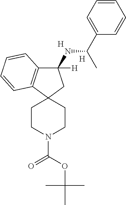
C1(NC(C2=CC=CC=C2)C)([H])C2=C(C3(C1)CCN(C(OC(C)(C)C)=O)CC3)C=CC=C2.[H].[H]
